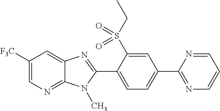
C1([F3C])=CN=C2C(=C1)N=C(C1=CC=C(C3=NC=CC=N3)C=C1S(CC)(=O)=O)N2C
